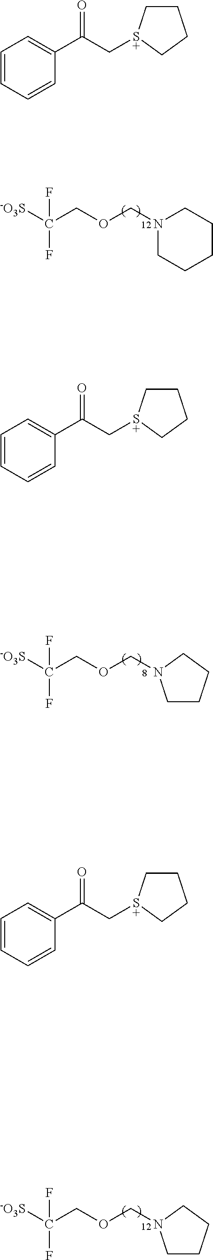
[-O3S]C(COCN1CCCCC1)(F)F.[-O3S]C(COCN1CCCC1)(F)F.[-O3S]C(COCN1CCCC1)(F)F.C1=CC=CC(C(=O)C[S+]2CCCC2)=C1.C1=CC=CC(C(=O)C[S+]2CCCC2)=C1.C1=CC=CC(C(=O)C[S+]2CCCC2)=C1
